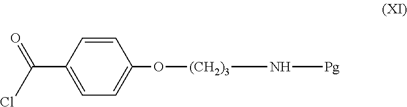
C(C1=CC=C(O[(CH2)3]N[Pg])C=C1)(=O)Cl
